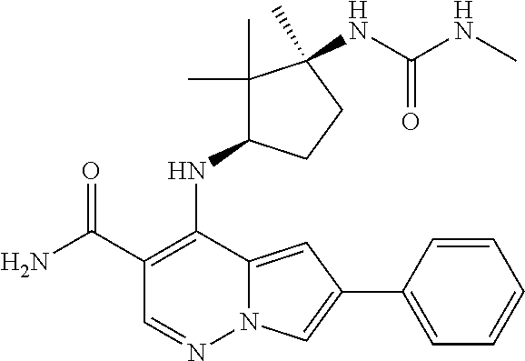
N12C(=CC(C3=CC=CC=C3)=C1)C(NC1C(C)(C)C(C)(NC(NC)=O)CC1)=C(C(N)=O)C=N2
